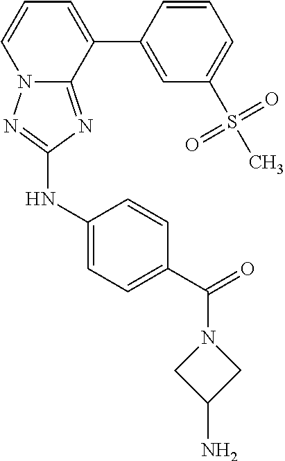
N12C(=NC(NC3=CC=C(C(=O)N4CC(N)C4)C=C3)=N1)C(C1=CC(S(C)(=O)=O)=CC=C1)=CC=C2
